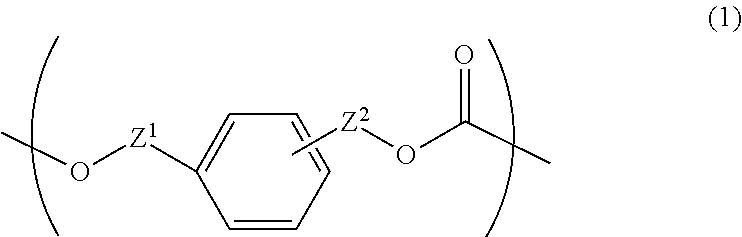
C1=CC=CC=C1[Z1]OC.C[Z2]OC(C)=O
